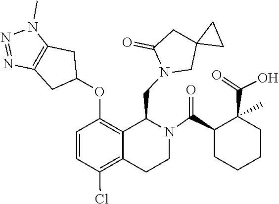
N1=NC2=C(N1C)CC(OC1=C3C(CN4CC5(CC4=O)CC5)N(C(C4CCCCC4(C(=O)O)C)=O)CCC3=C(Cl)C=C1)C2
